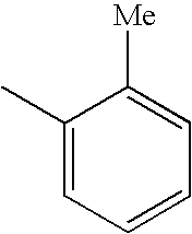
C1(C)=CC=CC=C1[Me]
